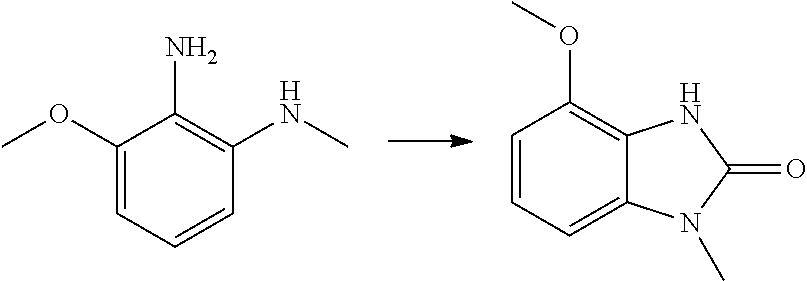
C1(OC)=CC=CC(NC)=C1N.C1=CC=C2C(=C1OC)NC(=O)N2C
